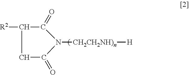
C1C(=O)N([CH2CH2NH)n][H])C(=O)C1[R2]
